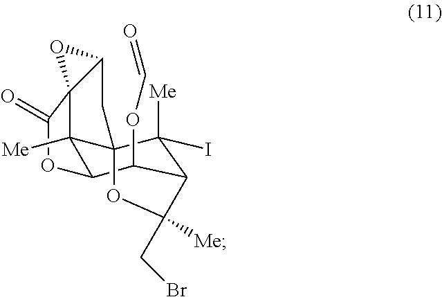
C12([Me])C3C(OC=O)C4C(I)([Me])C1(CC1C2(C(=O)O3)O1)OC4(CBr)[Me]
